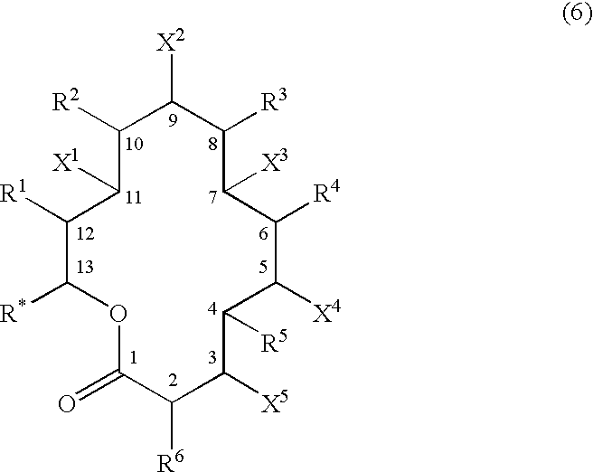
C1([R1])C([R*])OC(=O)C([R6])C([X5])C([R5])C([X4])C([R4])C([X3])C([R3])C([X2])C([R2])C1[X1]
